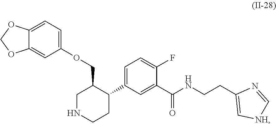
C1=C(OCC2CNCCC2C2=CC=C(F)C(C(NCCC3=C[NH]C=N3)=O)=C2)C=C2C(=C1)OCO2
